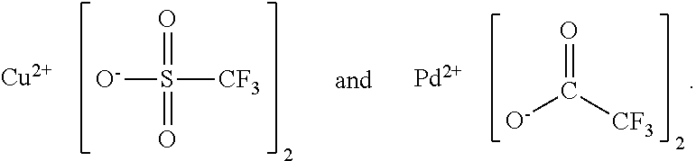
C(=O)([O-])[CF3].[Pd].[O-]S(=O)(=O)[CF3].[Cu]
